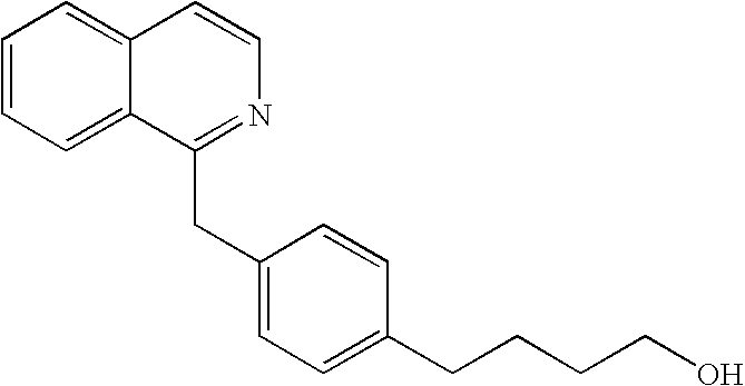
C1=CC=C2C(=C1)C=CN=C2CC1=CC=C(CCCCO)C=C1
